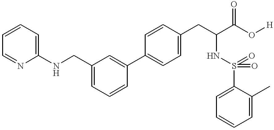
C1(NCC2=CC=CC(C3=CC=C(CC(C(O[H])=O)NS(=O)(=O)C4=CC=CC=C4C)C=C3)=C2)=CC=CC=N1
